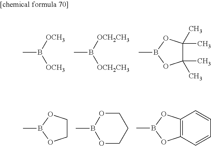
CB([OCH3])[OCH3].CB([OCH2CH3])[OCH2CH3].C1(C)(C)C(C)(C)OB(C)O1.C1COB(C)O1.C1OB(C)OCC1.C12=C(C=CC=C1)OB(C)O2
